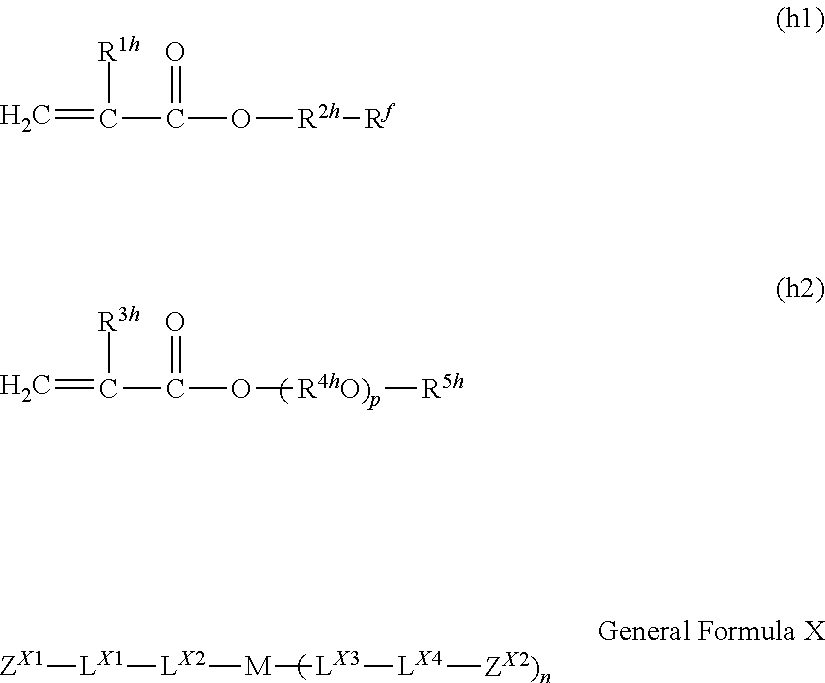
[ZX1][LX1][LX2][M][LX3][LX4][ZX2)n].C=C(C(O[R4hO)p][R5h])=O)[R3h].C=C(C(O[R2h][Rf])=O)[R1h]
